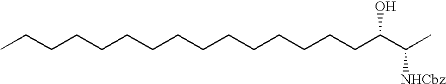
CCCCCCCCCCCCCCCC(C([NHCbz])C)O
